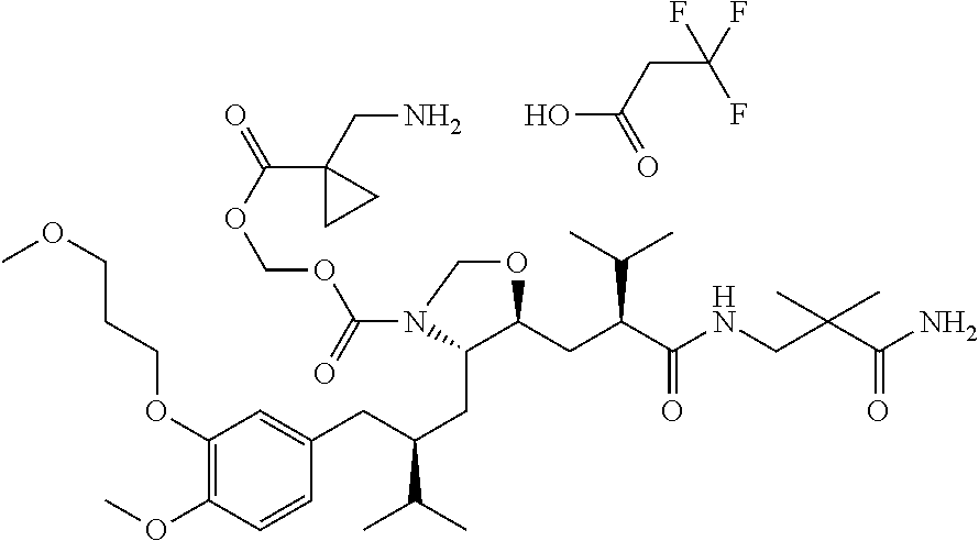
C1(OCCCOC)=C(OC)C=CC(CC(CC2C(CC(C(NCC(C(N)=O)(C)C)=O)C(C)C)OCN2C(=O)OCOC(=O)C2(CN)CC2)C(C)C)=C1.C(C(F)(F)F)C(=O)O
